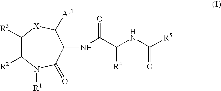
C1([R3])C([R2])N([R1])C(=O)C(NC(=O)C([R4])NC([R5])=O)C([Ar1])[X]1
